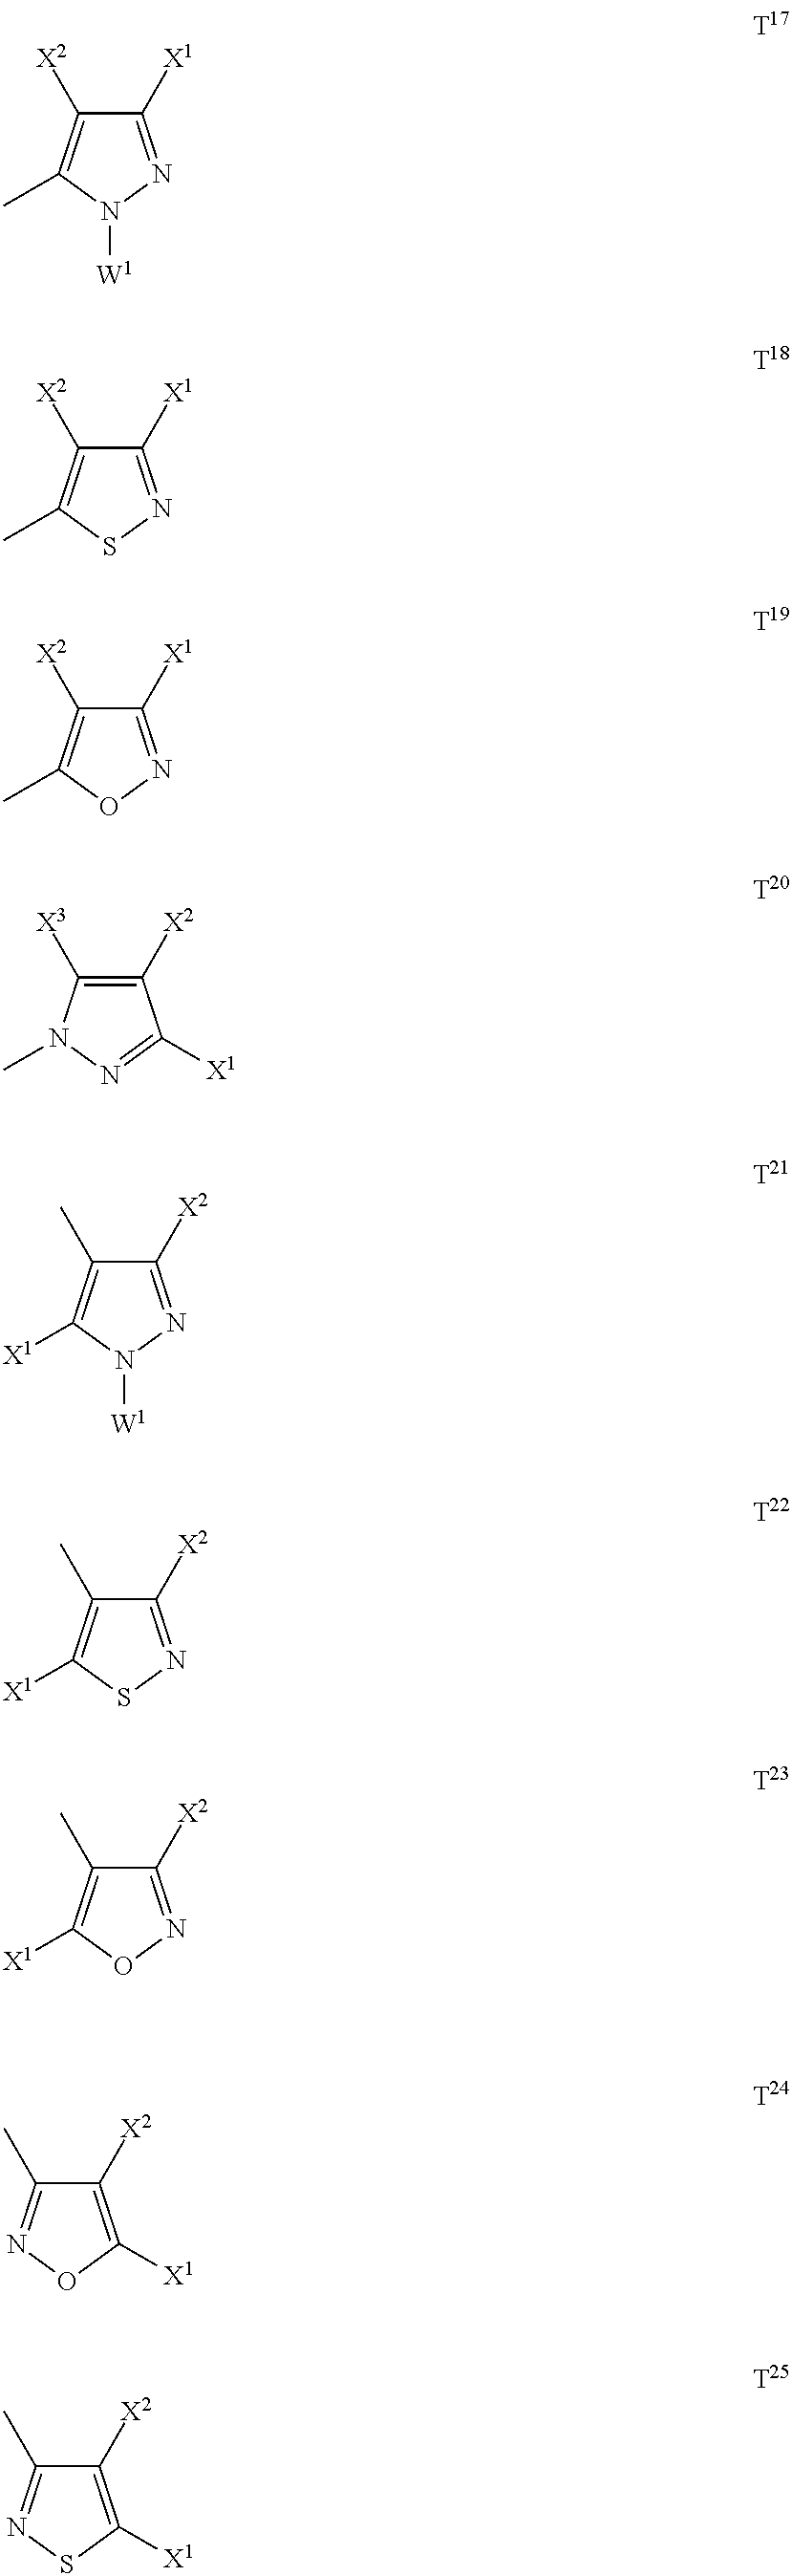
C1([X1])=NN([W1])C(C)=C1[X2].C1([X1])=NSC(C)=C1[X2].C1([X1])=NOC(C)=C1[X2].C1([X2])=C([X3])N(C)N=C1[X1].C1([X2])=NN([W1])C([X1])=C1C.C1([X2])=NSC([X1])=C1C.C1([X2])=NOC([X1])=C1C.C1([X2])=C([X1])ON=C1C.C1([X2])=C([X1])SN=C1C
